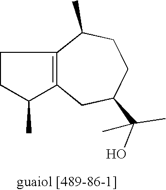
C1CC(C)C2=C1C(C)CCC(C(O)(C)C)C2
